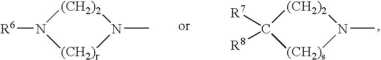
[(CH2)2]1N([R6])[(CH2)r]N1C.[(CH2)2]1C([R7])([R8])[(CH2)s]N1C
